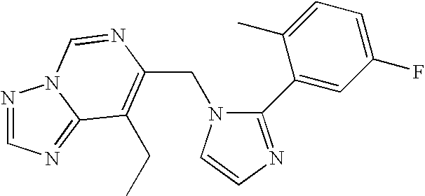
C(N1C(C2=CC(F)=CC=C2C)=NC=C1)C1=C(CC)C2=NC=NN2C=N1
